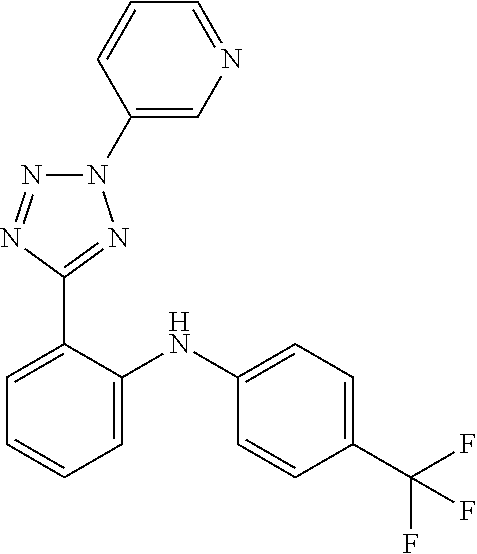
C1=C(NC2=CC=CC=C2C2=NN(C3=CN=CC=C3)N=N2)C=CC(C(F)(F)F)=C1
